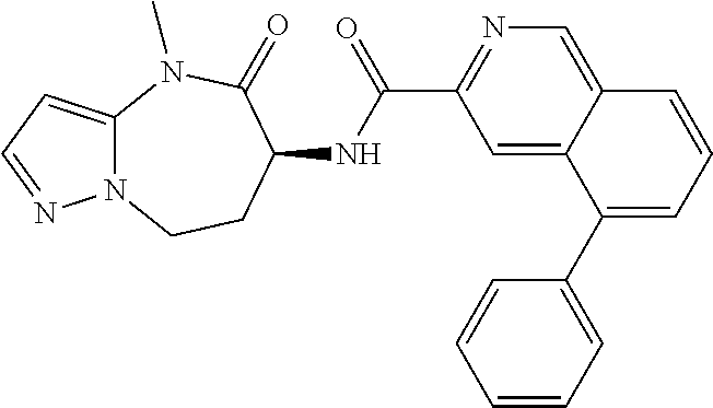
C1(C(=O)NC2C(=O)N(C)C3=CC=NN3CC2)=NC=C2C(=C1)C(C1=CC=CC=C1)=CC=C2
